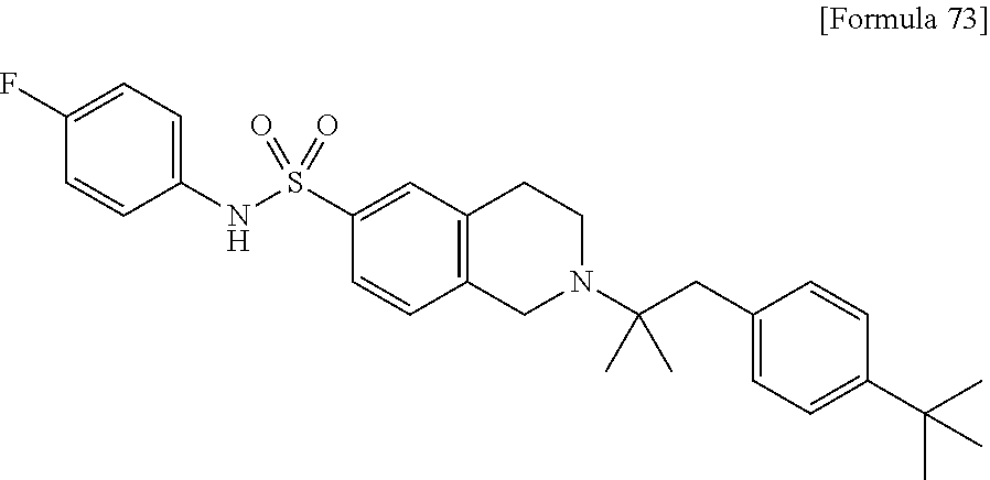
C1(NS(C2=CC3=C(CN(C(CC4=CC=C(C(C)(C)C)C=C4)(C)C)CC3)C=C2)(=O)=O)=CC=C(F)C=C1
